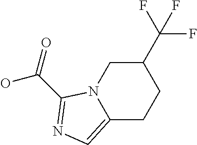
C12=CN=C(C(=O)O)N1CC(C(F)(F)F)CC2
